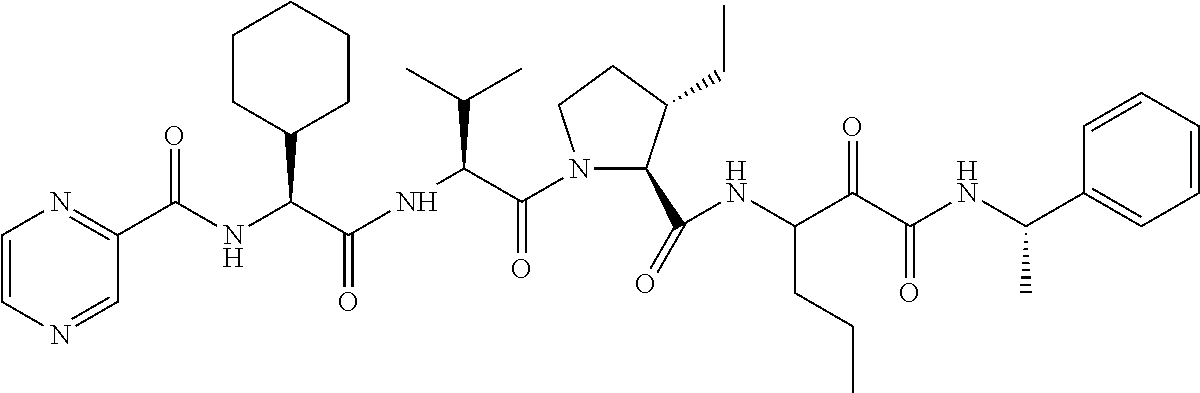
C1(C(=O)NC(C(C(NC(C)C2=CC=CC=C2)=O)=O)CCC)C(CC)CCN1C(C(NC(=O)C(C1CCCCC1)NC(C1=NC=CN=C1)=O)C(C)C)=O
